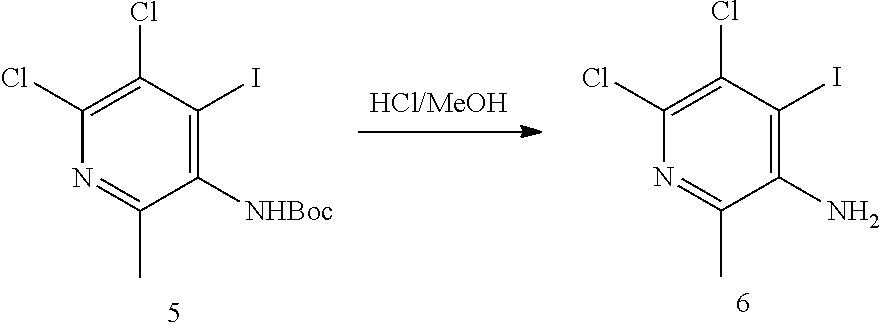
C1(I)=C([NHBoc])C(C)=NC(Cl)=C1Cl.C1(Cl)=C(Cl)N=C(C)C(N)=C1I
